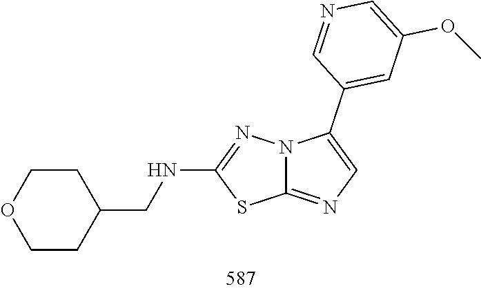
C1COCCC1CNC1=NN2C(=NC=C2C2=CC(OC)=CN=C2)S1
